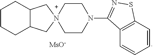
C1CCC2C(C1)C[N+]1(C2)CCN(C2=NSC3=C2C=CC=C3)CC1.[MsO-]
